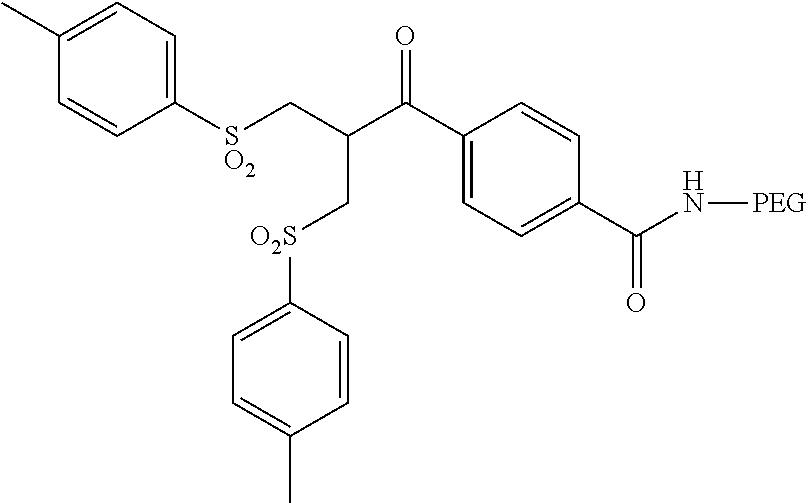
C1([SO2]CC(C(C2=CC=C(C(=O)N[PEG])C=C2)=O)C[O2S]C2=CC=C(C)C=C2)=CC=C(C)C=C1
